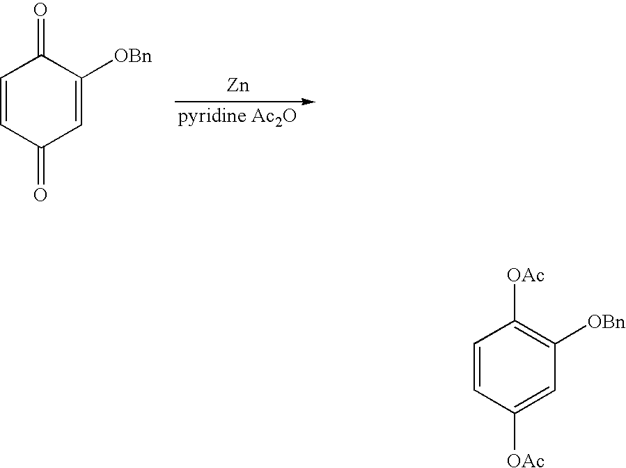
[Zn].C1=CC(=O)C=C([OBn])C1=O.C1=CC([OAc])=CC([OBn])=C1[OAc]
